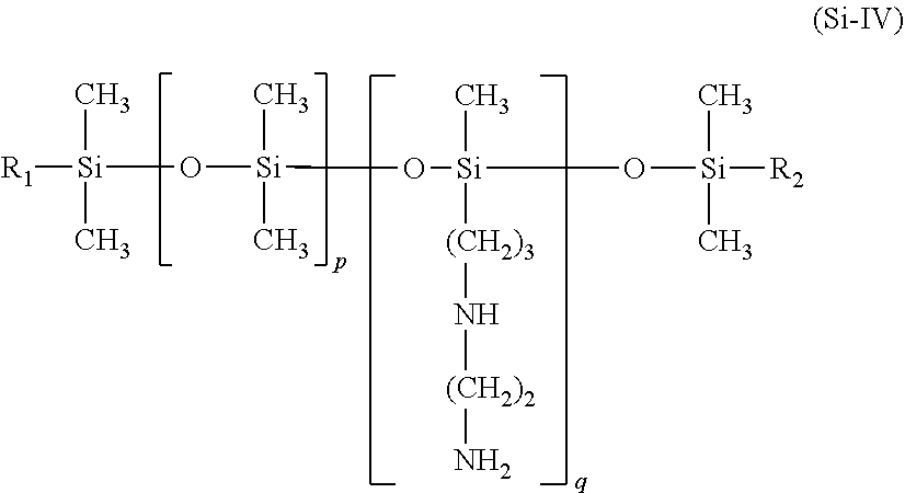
[R1][Si](O[Si](C)(C)O[Si](C)([(CH2)3]N[(CH2)2]N)O[Si](C)(C)[R2])(C)C
